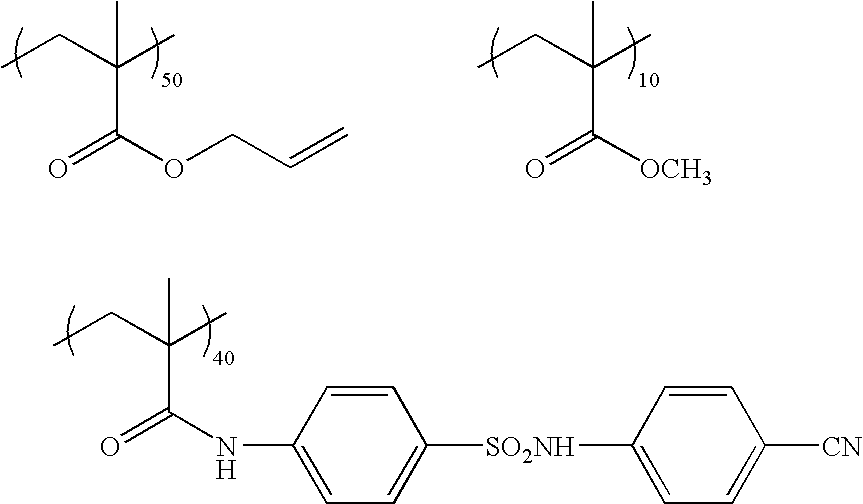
O=C([OCH3])C(CC)(C)C.O=C(NC1=CC=C([SO2NH]C2=CC=C([CN])C=C2)C=C1)C(CC)(C)C.O=C(OCC=C)C(CC)(C)C
